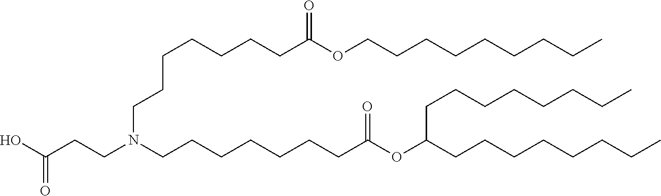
C(CCN(CCC(O)=O)CCCCCCCC(=O)OC(CCCCCCCC)CCCCCCCC)CCCCC(=O)OCCCCCCCCC
